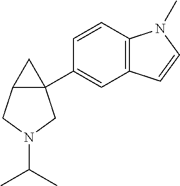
C12(C3=CC4=C(C=C3)N(C)C=C4)C(CN(C(C)C)C1)C2
